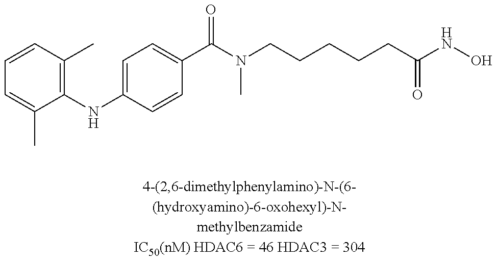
C1=CC(C)=C(NC2=CC=C(C(N(CCCCCC(NO)=O)C)=O)C=C2)C(C)=C1
